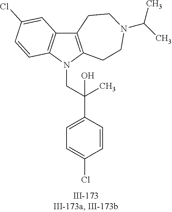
N1(CC(C2=CC=C(Cl)C=C2)(C)O)C2=C(C3=C1C=CC(Cl)=C3)CCN(C(C)C)CC2
